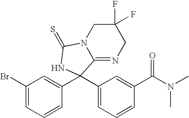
C1(Br)=CC=CC(C2(C3=CC=CC(C(N(C)C)=O)=C3)C3=NCC(F)(F)CN3C(=S)N2)=C1
